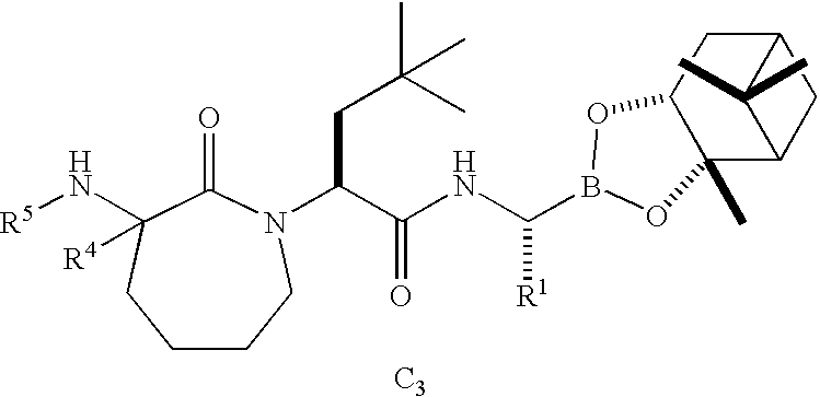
[C3].N([R5])C1([R4])C(=O)N(C(C(NC([R1])B2OC3C(C)(C4CC(C3)C4(C)C)O2)=O)CC(C)(C)C)CCCC1
